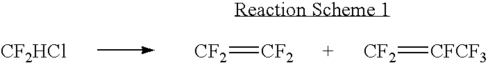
[CF2]=[CF2].[CF2]=[CFCF3].[CF2HCl]
